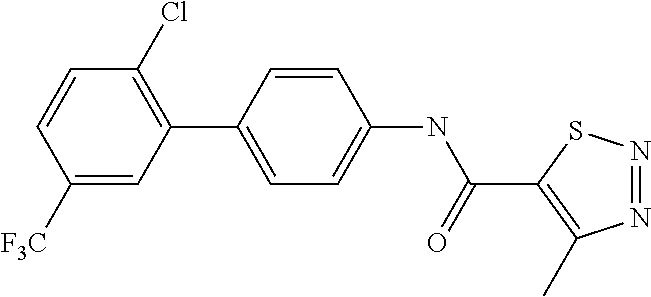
C1([F3C])=CC(C2=CC=C(NC(C3=C(C)N=NS3)=O)C=C2)=C(Cl)C=C1
